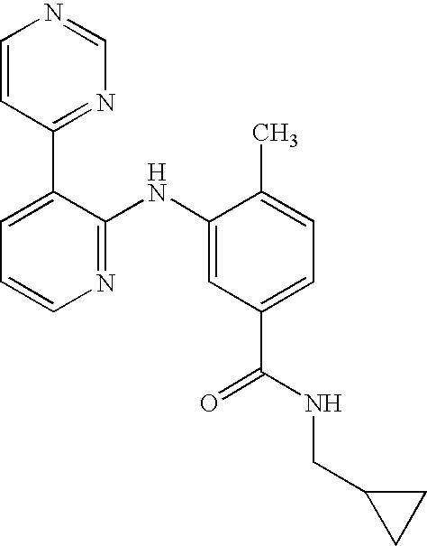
C1=CC(C2=CC=CN=C2NC2=CC(C(NCC3CC3)=O)=CC=C2C)=NC=N1
